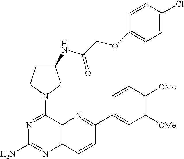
N1=C(N2CC(NC(COC3=CC=C(Cl)C=C3)=O)CC2)C2=C(N=C1N)C=CC(C1=CC([OMe])=C([OMe])C=C1)=N2
